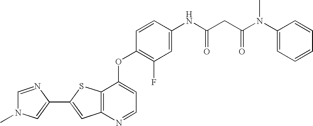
C12=C(SC(C3=CN(C)C=N3)=C1)C(OC1=C(F)C=C(NC(CC(N(C3=CC=CC=C3)C)=O)=O)C=C1)=CC=N2
